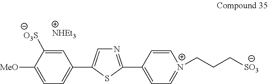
C1=C([O3S])C([MeO])=CC=C1C1=CN=C(C2=CC=[N+](CCC[SO3])C=C2)S1
